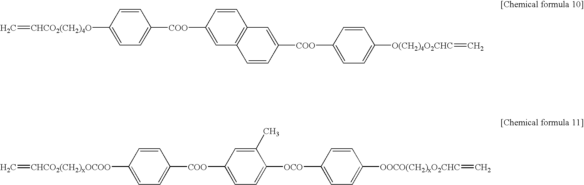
C1=C([CHCO2(CH2)4O]=C)C=CC([COO]C2=CC3=C(C=C2)C=C([COO]C2=CC=C([O(CH2)4O2CHC]=C)C=C2)C=C3)=C1.C1=C([CHCO2(CH2)xOCOO]=C)C=CC([COO]C2=CC=C([OCO]C3=CC=C([OOCO(CH2)xO2CHC]=C)C=C3)C(C)=C2)=C1
